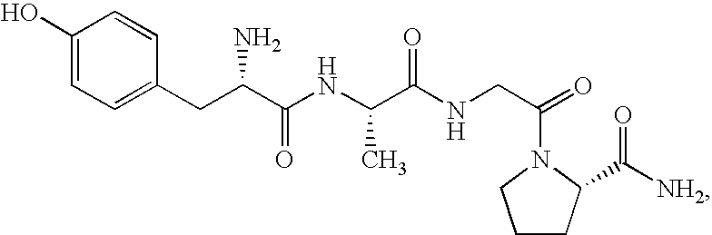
C1(O)=CC=C(CC(C(NC(C(NCC(N2C(C([NH2])=O)CCC2)=O)=O)C)=O)N)C=C1
